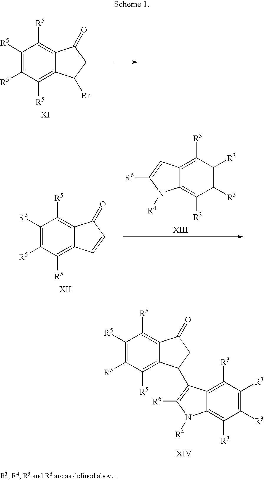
C1([R5])=C([R5])C([R5])=C2C(=C1[R5])C(=O)CC2Br.C1([R5])=C([R5])C([R5])=C2C(=C1[R5])C(=O)C=C2.C1([R3])=C([R3])C([R3])=C2C(=C1[R3])C=C([R6])N2[R4].C1([R3])=C([R3])C([R3])=C2C(=C1[R3])C(C1C3=C([R5])C([R5])=C([R5])C([R5])=C3C(=O)C1)=C([R6])N2[R4]
